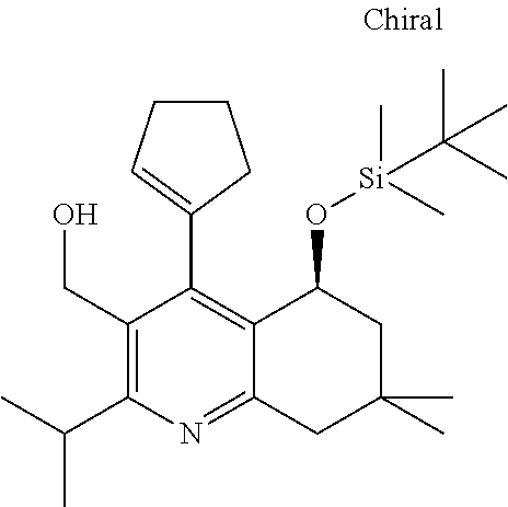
C1(C(C)C)=C(CO)C(C2=CCCC2)=C2C(=N1)CC(C)(C)CC2O[Si](C)(C)C(C)(C)C
